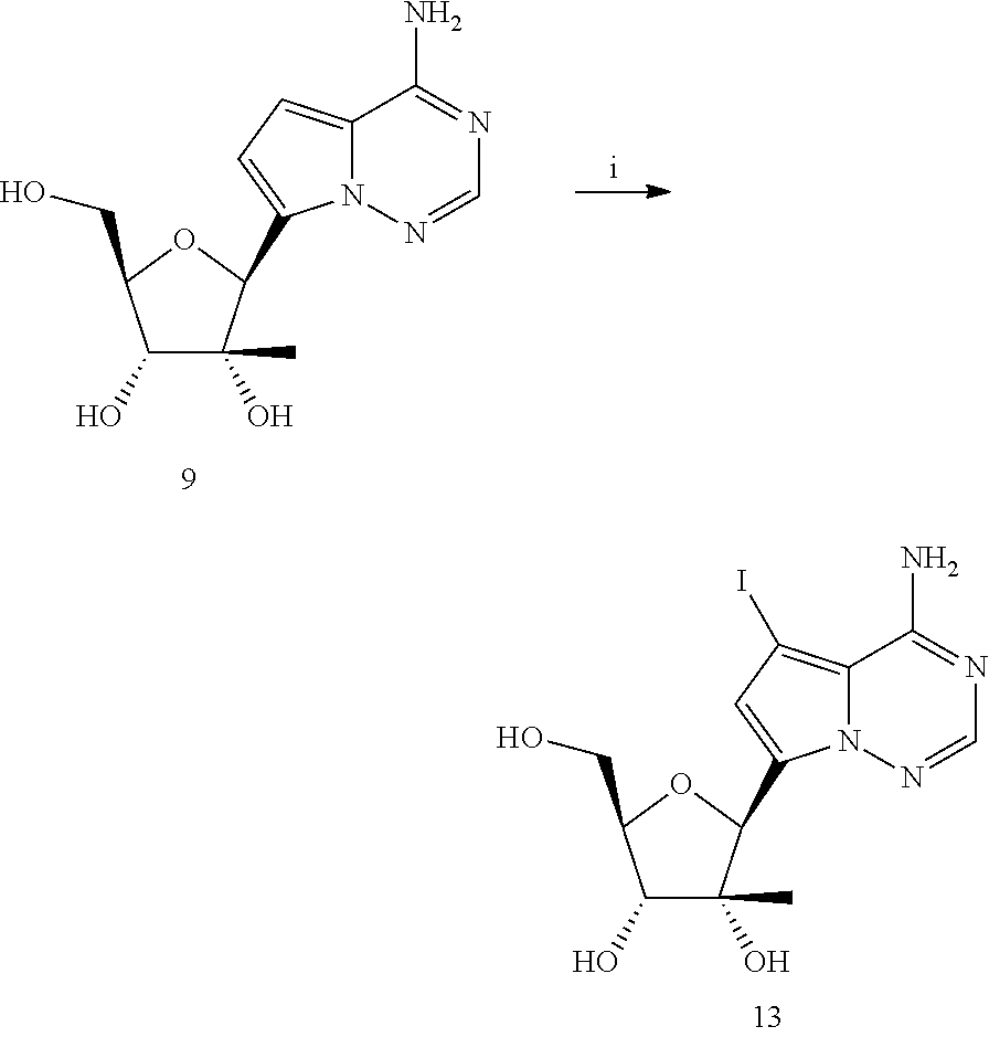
C1(O)C(C)(O)C(C2=CC(I)=C3N2N=CN=C3N)OC1CO.C1(O)C(C)(O)C(C2=CC=C3N2N=CN=C3N)OC1CO
